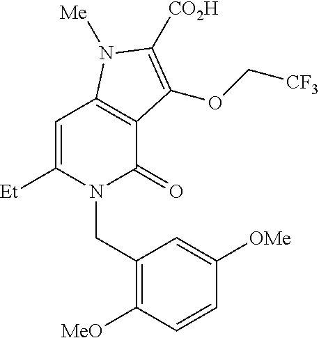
C1=C([Et])N(CC2=C([MeO])C=CC([OMe])=C2)C(=O)C2=C1N([Me])C([CO2H])=C2OC[CF3]
